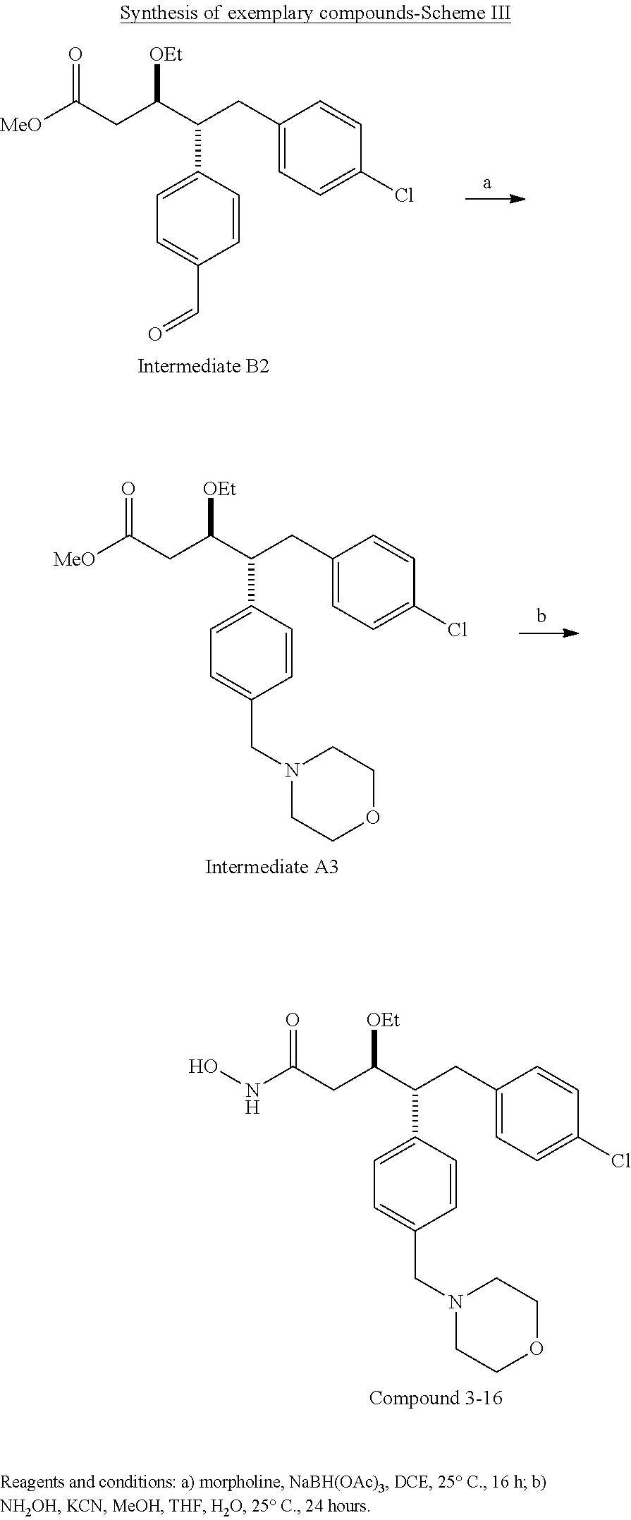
C(C(C(C1=CC=C(C=O)C=C1)CC1=CC=C(Cl)C=C1)[OEt])C(=O)[MeO].C(C(C(C1=CC=C(CN2CCOCC2)C=C1)CC1=CC=C(Cl)C=C1)[OEt])C(=O)[MeO].C(C(C(C1=CC=C(CN2CCOCC2)C=C1)CC1=CC=C(Cl)C=C1)[OEt])C(=O)NO
